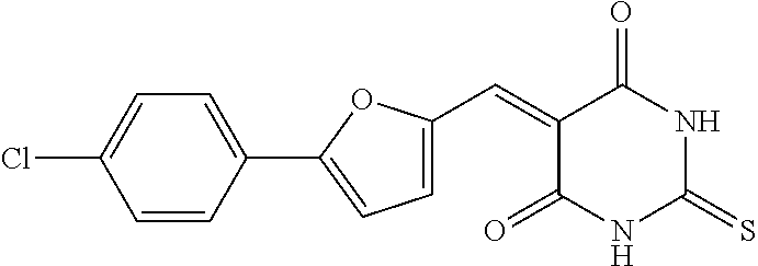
C1(=CC2=CC=C(C3=CC=C(Cl)C=C3)O2)C(=O)NC(=S)NC1=O
